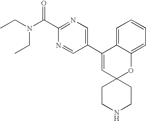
C1(C2=CN=C(C(N(CC)CC)=O)N=C2)=CC2(OC3=CC=CC=C13)CCNCC2
